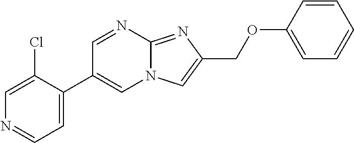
C1=NC2=NC(COC3=CC=CC=C3)=CN2C=C1C1=CC=NC=C1Cl
